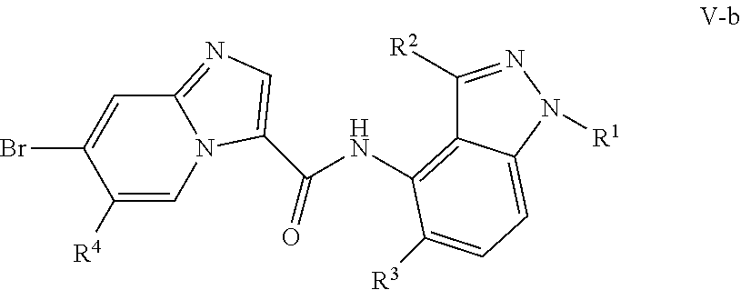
C1([R4])=CN2C(=NC=C2C(=O)NC2=C3C([R2])=NN([R1])C3=CC=C2[R3])C=C1Br
